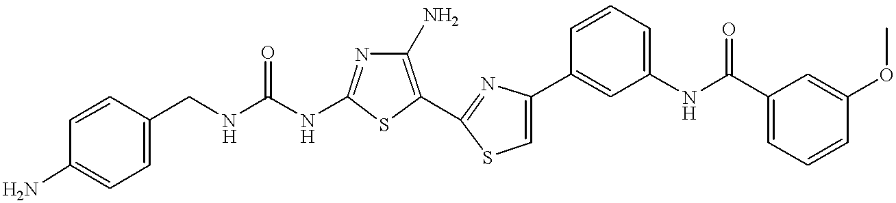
C(NC1=NC(N)=C(C2=NC(C3=CC(NC(C4=CC=CC(OC)=C4)=O)=CC=C3)=CS2)S1)(NCC1=CC=C(N)C=C1)=O
